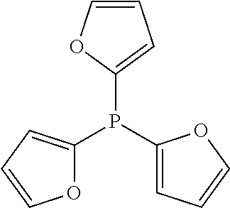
C1=COC(P(C2=CC=CO2)C2=CC=CO2)=C1
